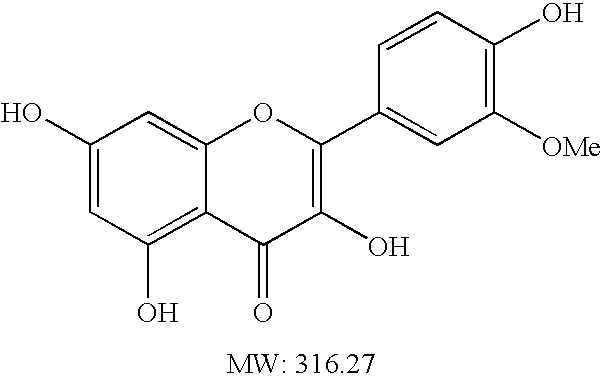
C1(O)=CC(O)=C2C(=C1)OC(C1=CC([OMe])=C(O)C=C1)=C(O)C2=O
